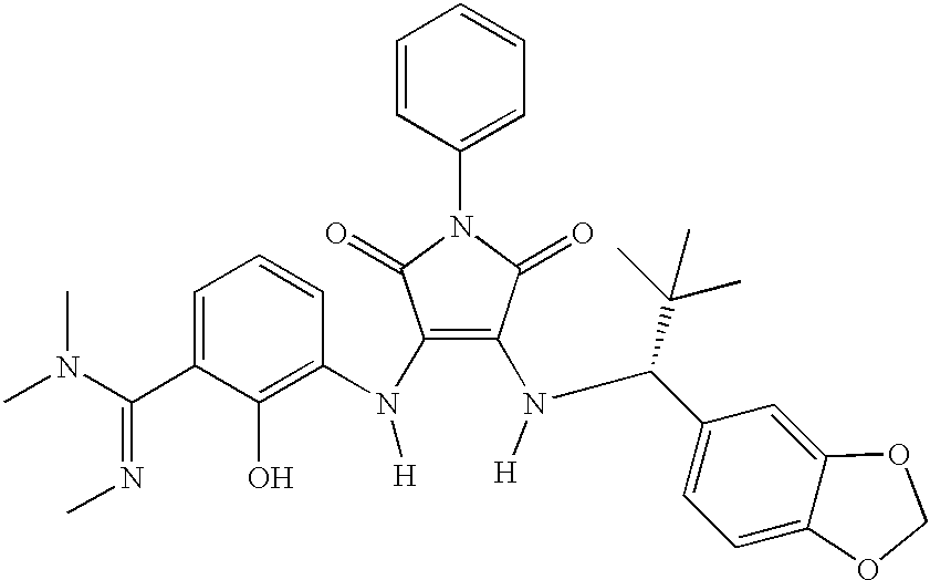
N(C(C1=CC=CC(N(C2=C(N(C(C3=CC=C4C(=C3)OCO4)C(C)(C)C)[H])C(=O)N(C3=CC=CC=C3)C2=O)[H])=C1O)=NC)(C)C
